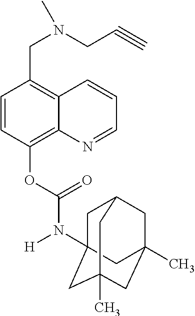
C1=CC(OC(N([H])C23CC4CC(C)(CC(C)(C2)C4)C3)=O)=C2C(=C1CN(CC#C)C)C=CC=N2
